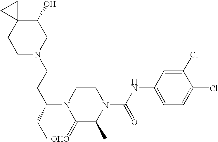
C1N(CCC(CC)N2C(=[OHO])C(C)N(C(NC3=CC=C(Cl)C(Cl)=C3)=O)CC2)CC(O)C2(C1)CC2
